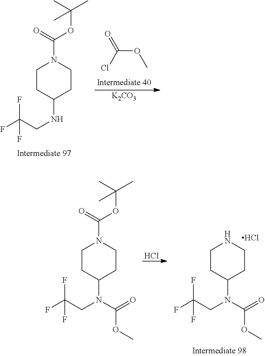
C1CC(NCC(F)(F)F)CCN1C(=O)OC(C)(C)C.C(OC)(=O)Cl.[K2CO3].C1CC(N(CC(F)(F)F)C(=O)OC)CCN1C(=O)OC(C)(C)C.Cl.C1CC(N(CC(F)(F)F)C(=O)OC)CCN1.Cl
